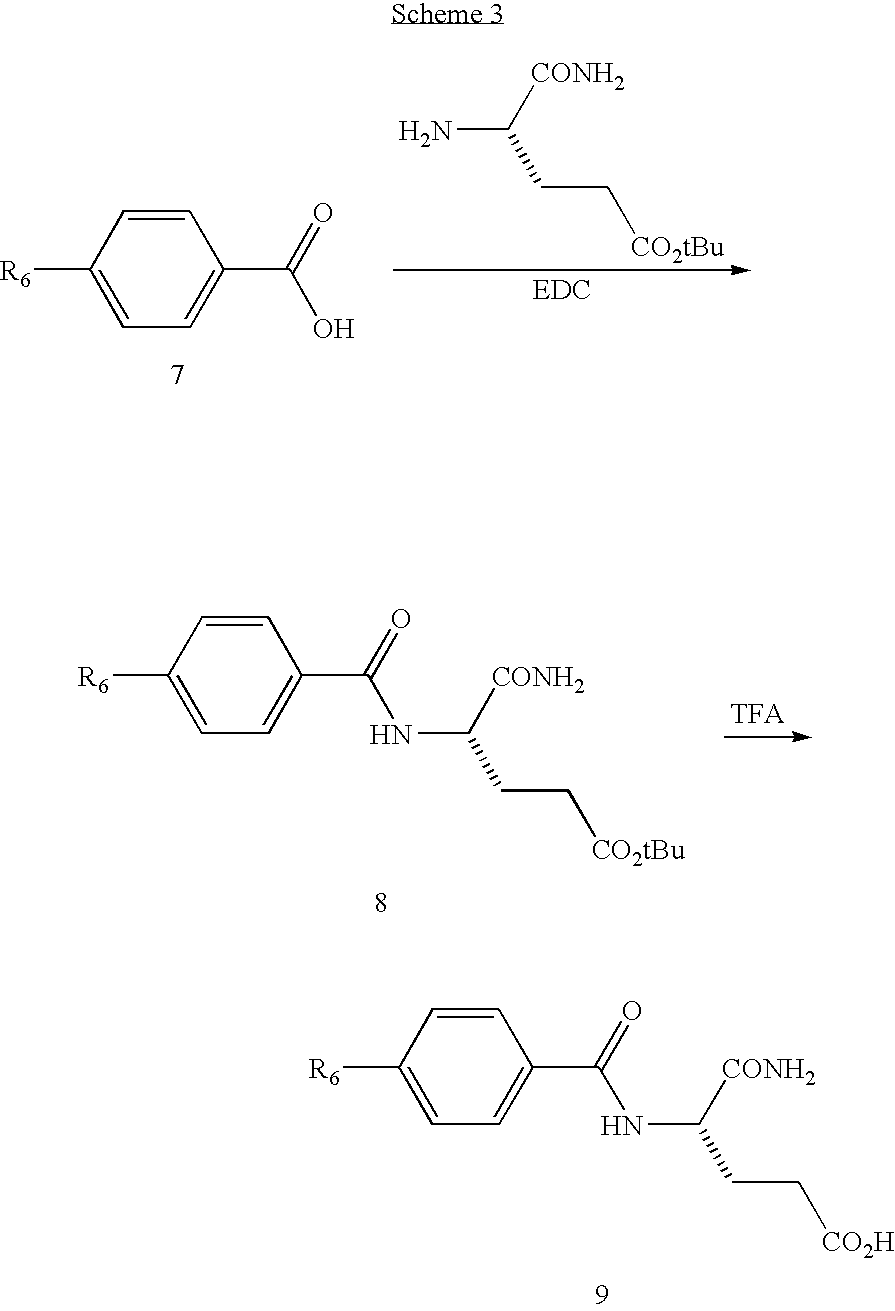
C1=C(C(=O)O)C=CC([R6])=C1.C(N)([CONH2])CC[CO2tBu].C1=C(C(=O)NC([CONH2])CC[CO2tBu])C=CC([R6])=C1.C1=C(C(=O)NC([CONH2])CC[CO2H])C=CC([R6])=C1
